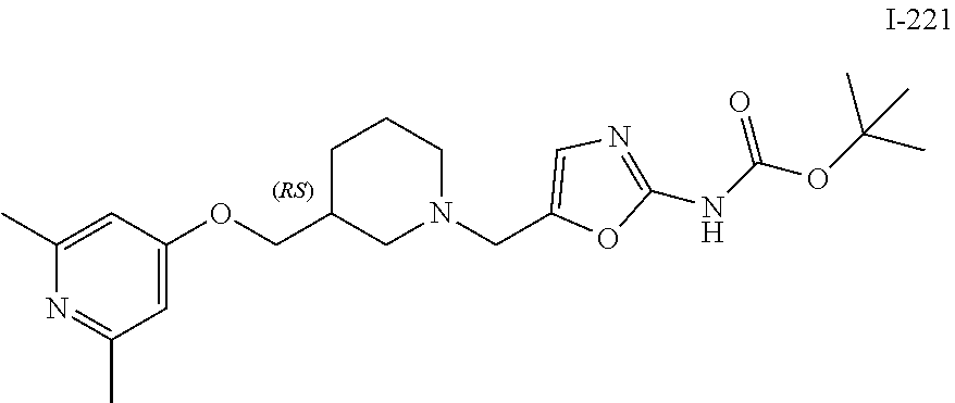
C1=C(OCC2CN(CC3=CN=C(NC(OC(C)(C)C)=O)O3)CCC2)C=C(C)N=C1C
